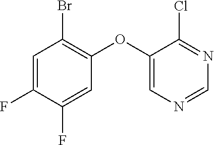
C1=C(F)C(F)=CC(OC2=CN=CN=C2Cl)=C1Br
